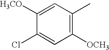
C1([H3CO])=CC(C)=C([OCH3])C=C1Cl
